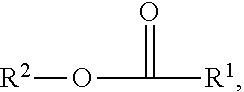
[R2]OC(=O)[R1]
